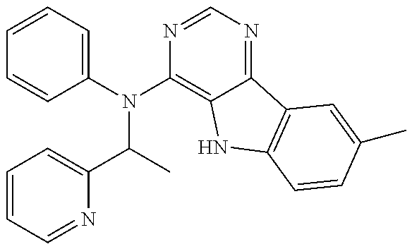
C1=CC=C(N(C2=C3C(=NC=N2)C2=C(N3)C=CC(C)=C2)C(C)C2=CC=CC=N2)C=C1
